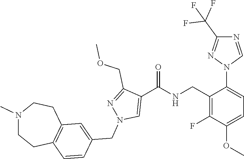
C1(C(F)(F)F)=NN(C2=CC=C(OC)C(F)=C2CNC(C2=CN(CC3=CC4=C(CCN(C)CC4)C=C3)N=C2COC)=O)C=N1
